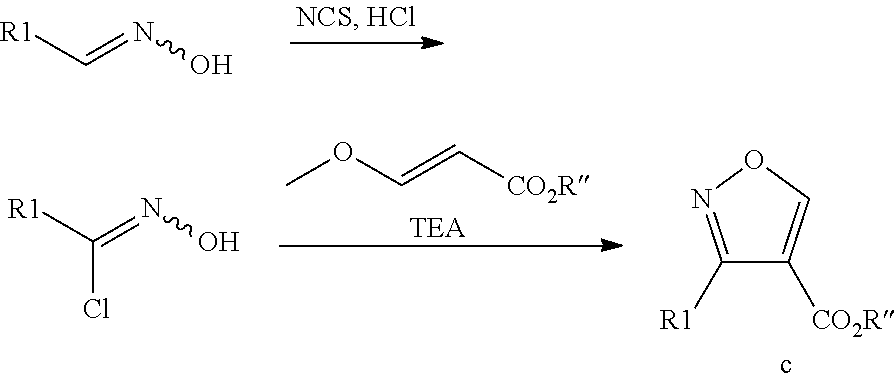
[R1]C=NO.[TEA].O(C)C=C[CO2R].C1([R1])=NOC=C1[CO2R].[R1]C(=NO)Cl
